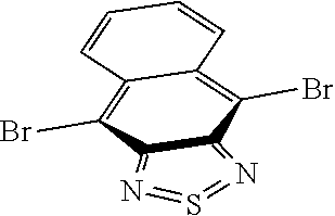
C12=N=S=N=C1C(Br)=C1C(=C2Br)C=CC=C1
